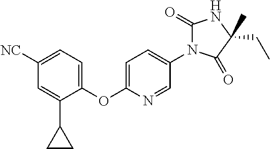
C1([NC])=CC=C(OC2=CC=C(N3C(=O)NC(CC)(C)C3=O)C=N2)C(C2CC2)=C1
